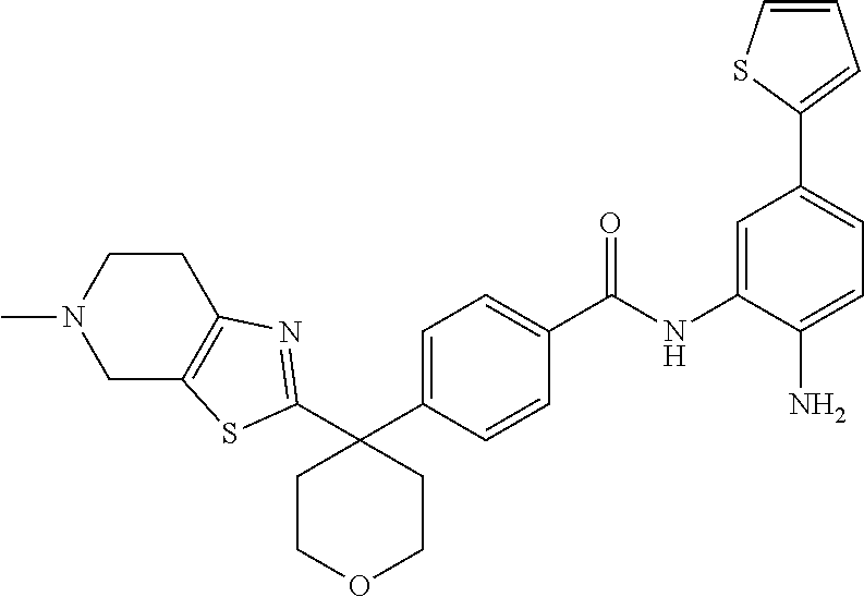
C1=C(C2(C3=NC4=C(CN(C)CC4)S3)CCOCC2)C=CC(C(NC2=CC(C3=CC=CS3)=CC=C2N)=O)=C1
